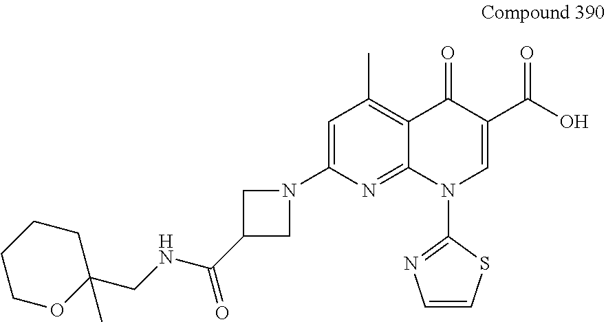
C1(N2CC(C(NCC3(C)CCCCO3)=O)C2)=CC(C)=C2C(=N1)N(C1=NC=CS1)C=C(C(O)=O)C2=O
